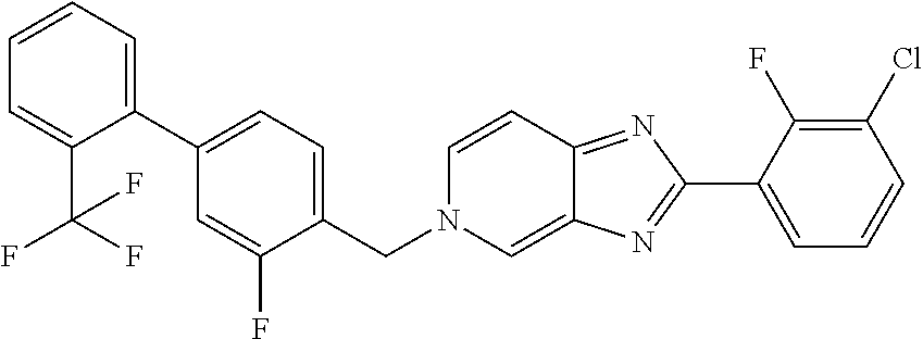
C1(C2=NC3=CN(CC4=CC=C(C5=CC=CC=C5C(F)(F)F)C=C4F)C=CC3=N2)=CC=CC(Cl)=C1F
